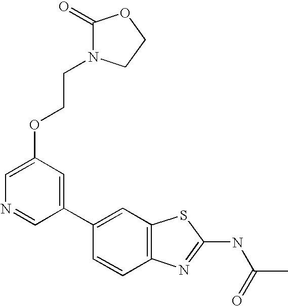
C1(C2=CC3=C(C=C2)N=C(NC(=O)C)S3)=CC(OCCN2C(=O)OCC2)=CN=C1
